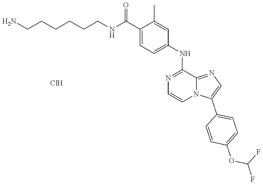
C1=C(C(NCCCCCCN)=O)C(C)=CC(NC2=NC=CN3C2=NC=C3C2=CC=C(OC(F)F)C=C2)=C1.Cl
